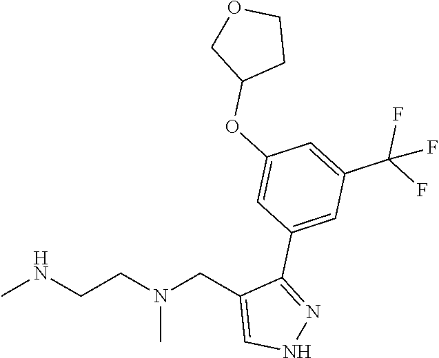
CNCCN(CC1=CNN=C1C1=CC(C(F)(F)F)=CC(OC2CCOC2)=C1)C
